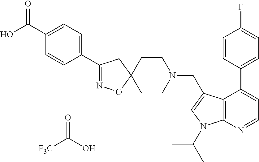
[F3C]C(O)=O.C1(C(O)=O)=CC=C(C2=NOC3(C2)CCN(CC2=CN(C(C)C)C4=C2C(C2=CC=C(F)C=C2)=CC=N4)CC3)C=C1
